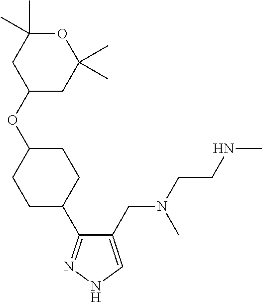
C1(CN(C)CCNC)=CNN=C1C1CCC(OC2CC(C)(C)OC(C)(C)C2)CC1
